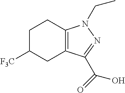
C1C([F3C])CC2=C(C1)N(CC)N=C2C(=O)O
